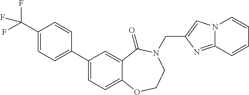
C(C1=CC=C(C2=CC=C3C(=C2)C(=O)N(CC2=CN4C(=N2)C=CC=C4)CCO3)C=C1)(F)(F)F
